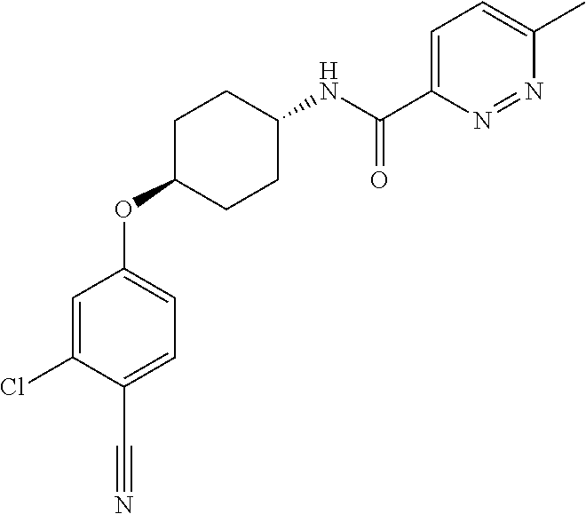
C1=C(Cl)C(C#N)=CC=C1OC1CCC(NC(C2=CC=C(C)N=N2)=O)CC1
